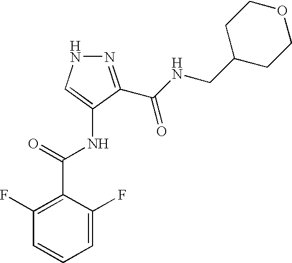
N1N=C(C(NCC2CCOCC2)=O)C(NC(=O)C2=C(F)C=CC=C2F)=C1
